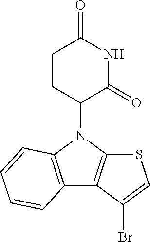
N1(C2CCC(=O)NC2=O)C2=C(C3=C1C=CC=C3)C(Br)=CS2
